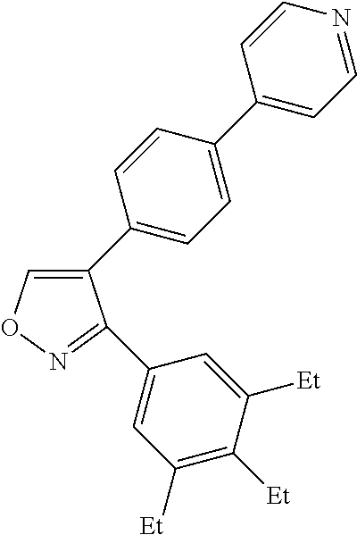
C1(C2=CC=C(C3=CC=NC=C3)C=C2)=CON=C1C1=CC([Et])=C([Et])C([Et])=C1
